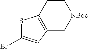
C1CC2=C(C[NBoc]1)C=C(Br)S2
